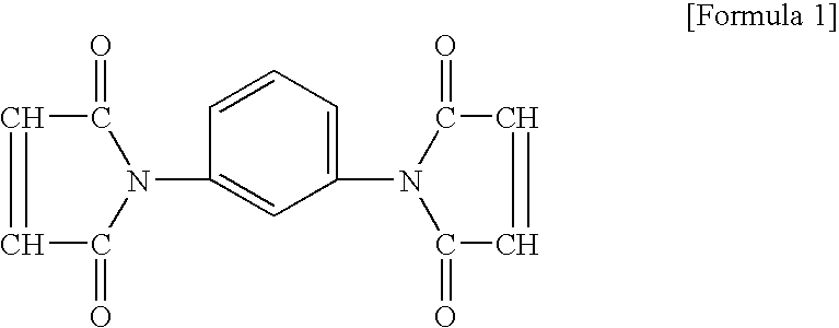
C1=CC=C(N2C(=O)C=CC2=O)C=C1N1C(=O)C=CC1=O
